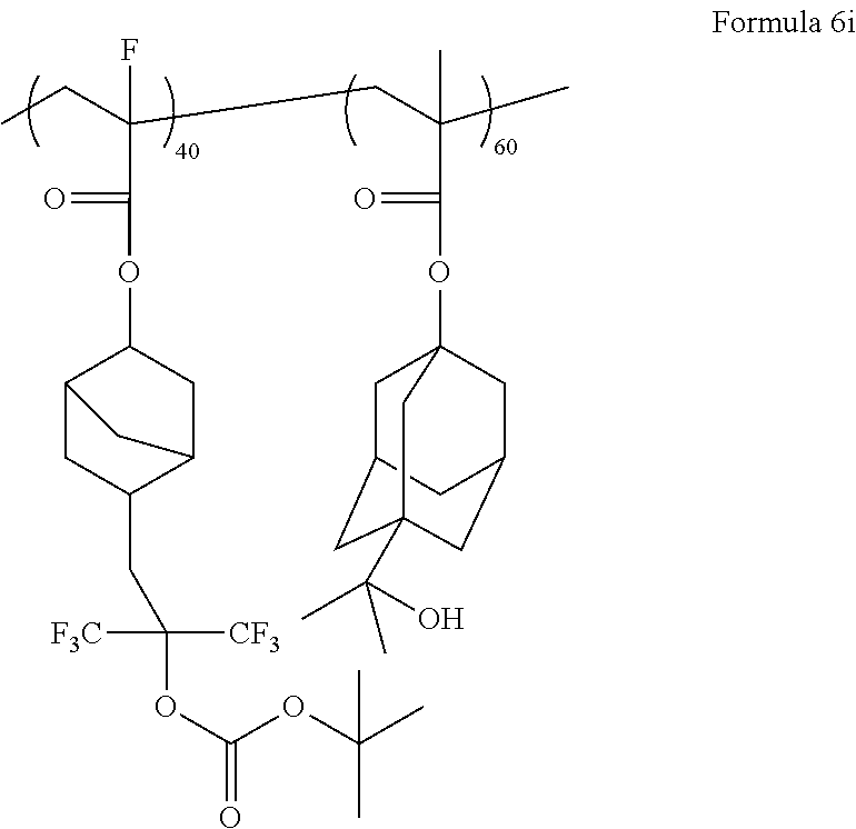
CCC(CC(C)(C)C(=O)OC12CC3CC(C(O)(C)C)(CC(C1)C3)C2)(C(=O)OC1C2CC(CC([F3C])([CF3])OC(OC(C)(C)C)=O)C(C1)C2)F
